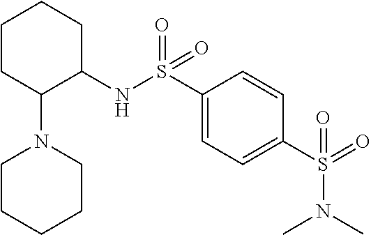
S(=O)(C1=CC=C(S(=O)(NC2C(N3CCCCC3)CCCC2)=O)C=C1)(N(C)C)=O
